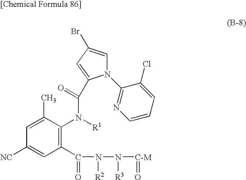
C1(C(=O)N([R2])N([R3])[C-M]=O)=C(N([R1])C(=O)C2=CC(Br)=CN2C2=NC=CC=C2Cl)C(C)=CC([NC])=C1
